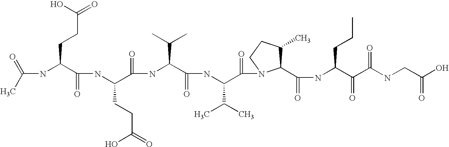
CC(=O)NC(C(NC(C(NC(C(NC(C(=O)N1C(C(NC(C(C(NCC(O)=O)=O)=O)CCC)=O)C(C)CC1)C(C)C)=O)C(C)C)=O)CCC(O)=O)=O)CCC(=O)O
